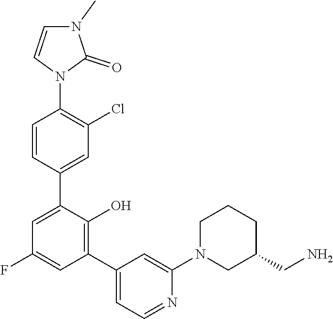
C1=CN(C2=C(Cl)C=C(C3=CC(F)=CC(C4=CC=NC(N5CCCC(CN)C5)=C4)=C3O)C=C2)C(=O)N1C
